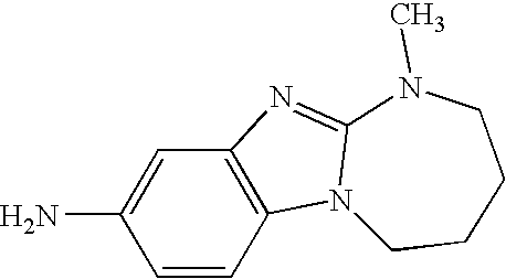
C1(N)=CC2=C(C=C1)N1C(=N2)N(C)CCCC1
